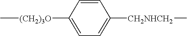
C1=CC([(CH2)3O]C)=CC=C1[CH2NHCH2]C
